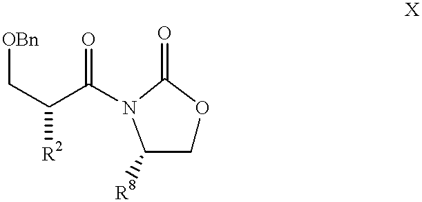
C(C(C(N1C([R8])COC1=O)=O)[R2])[OBn]
